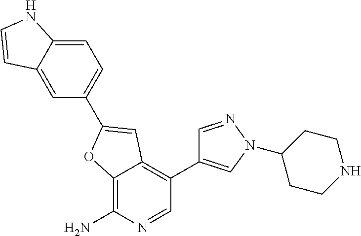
C1=C2C(=CC=C1C1=CC3=C(C4=CN(C5CCNCC5)N=C4)C=NC(N)=C3O1)NC=C2
